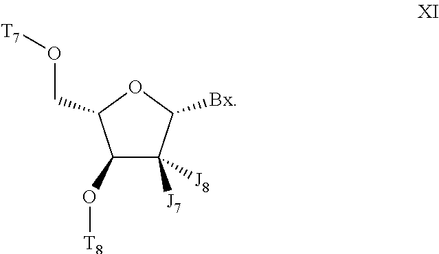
C1(O[T8])C([J8])([J7])C([Bx])OC1CO[T7]
